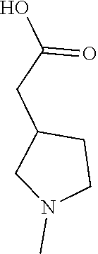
C1CN(C)CC1CC(O)=O
